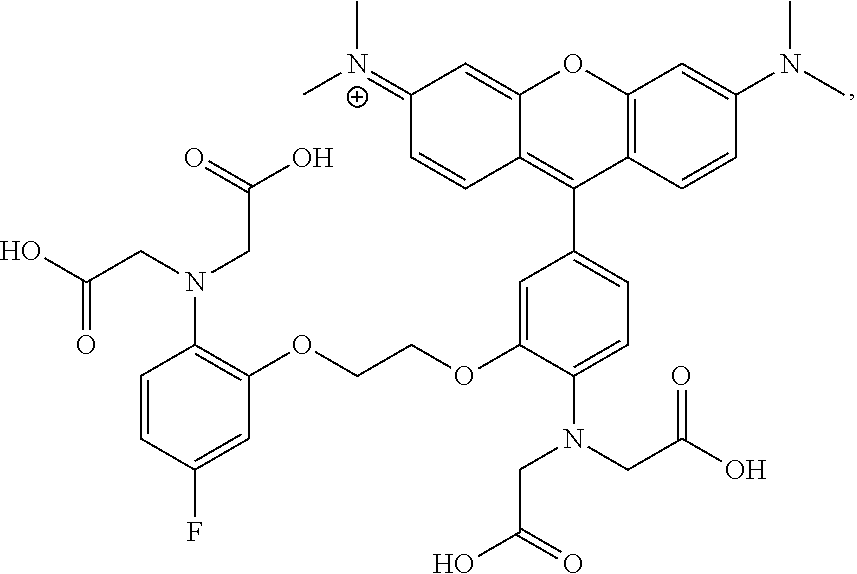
C1(=[N+](C)C)C=CC2=C(C3=CC=C(N(CC(O)=O)CC(=O)O)C(OCCOC4=C(N(CC(=O)O)CC(O)=O)C=CC(F)=C4)=C3)C3=C(OC2=C1)C=C(N(C)C)C=C3
